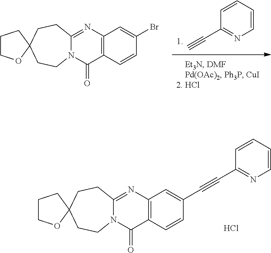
C1(C#C)=NC=CC=C1.C12=C(N=C3N(C1=O)CCC1(OCCC1)CC3)C=C(Br)C=C2.C12=C(N=C3N(C1=O)CCC1(OCCC1)CC3)C=C(C#CC1=NC=CC=C1)C=C2.Cl
